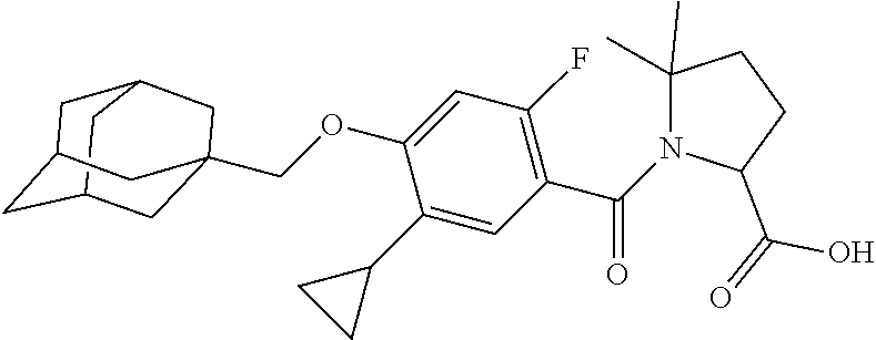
C12CC3CC(CC(COC4=CC(F)=C(C(=O)N5C(C)(C)CCC5C(O)=O)C=C4C4CC4)(C3)C1)C2
